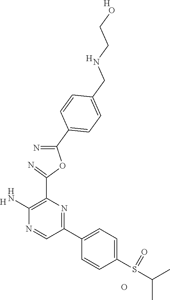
[H].C1(N)=C(C(=N)OC(=N)C2=CC=C(CNCCO)C=C2)N=C(C2=CC=C(S(=O)C(C)C)C=C2)C=N1.O.[H].[H]
